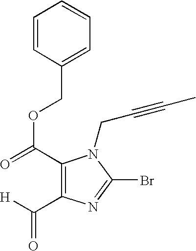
C1(C(=O)OCC2=CC=CC=C2)=C(C([H])=O)N=C(Br)N1CC#CC
